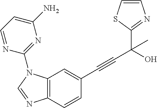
C12=C(C=C(C#CC(C3=NC=CS3)(C)O)C=C1)N(C1=NC(N)=CC=N1)C=N2
